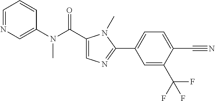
C1=CC=NC=C1N(C)C(=O)C1=CN=C(C2=CC=C(C#N)C(C(F)(F)F)=C2)N1C
